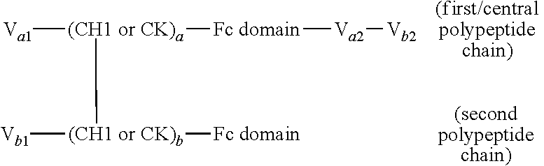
[Va1][(CH1 or CK)a]([Fc domain][Va2][Vb2])[(CH1 or CK)b]([Vb1])[Fc domain].[(first/central polypeptide chain)].[(second polypeptide chain)]
